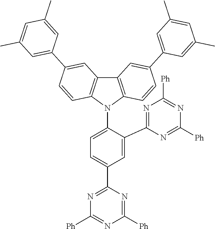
C1=C(C2=NC([Ph])=NC([Ph])=N2)C(N2C3=C(C4=C2C=CC(C2=CC(C)=CC(C)=C2)=C4)C=C(C2=CC(C)=CC(C)=C2)C=C3)=CC=C1C1=NC([Ph])=NC([Ph])=N1
